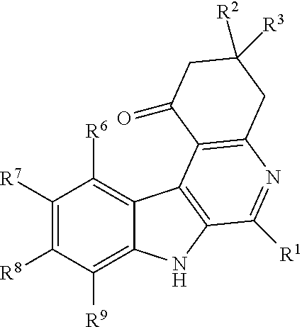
C1([R7])=C([R8])C([R9])=C2C(=C1[R6])C1=C(N2)C([R1])=NC2=C1C(=O)CC([R2])([R3])C2
